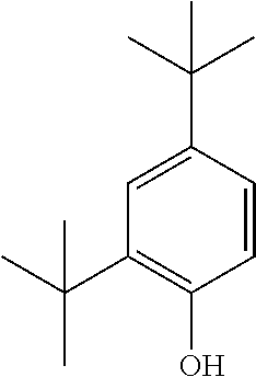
C1=C(C(C)(C)C)C=CC(O)=C1C(C)(C)C
